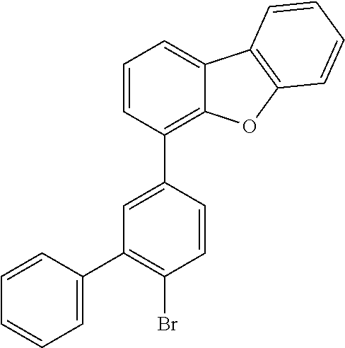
C1=CC(C2=CC(C3=CC=CC=C3)=C(Br)C=C2)=C2C(=C1)C1=C(O2)C=CC=C1
